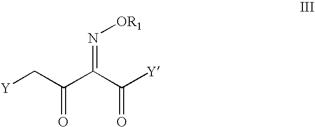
[Y]CC(C(C([Y])=O)=N[OR1])=O
